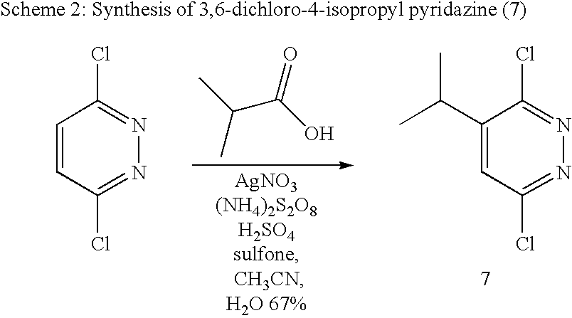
CC(C(=O)O)C.C1(C(C)C)=CC(Cl)=NN=C1Cl.C1=CC(Cl)=NN=C1Cl
